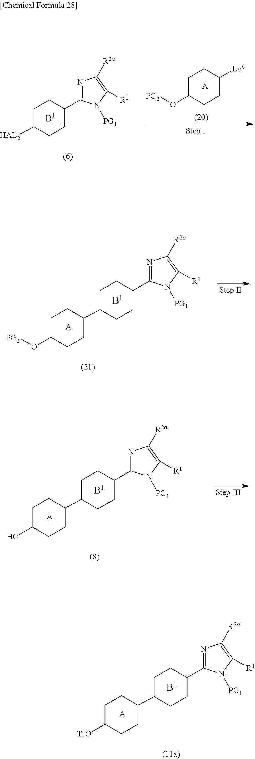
[A].C1C(C2CCC(O[PG2])CC2)CCC(C2=NC([R2a])=C([R1])N2[PG1])C1.C1C([HAL2])CCC(C2=NC([R2a])=C([R1])N2[PG1])C1.[A].C1([Lv6])CCC(O[PG2])CC1.[A].C1C(C2CCC(O)CC2)CCC(C2=NC([R2a])=C([R1])N2[PG1])C1.[A].C1C(C2CCC([TfO])CC2)CCC(C2=NC([R2a])=C([R1])N2[PG1])C1
